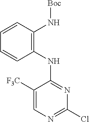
C1=CC(N[Boc])=C(NC2=NC(Cl)=NC=C2[F3C])C=C1
